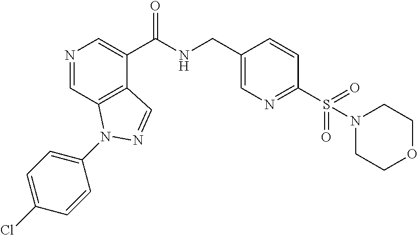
N1=CC2=C(C(C(NCC3=CN=C(S(=O)(N4CCOCC4)=O)C=C3)=O)=C1)C=NN2C1=CC=C(Cl)C=C1
